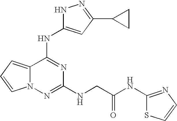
N12C(=CC=C1)C(NC1=CC(C3CC3)=NN1)=NC(NCC(=O)NC1=NC=CS1)=N2
